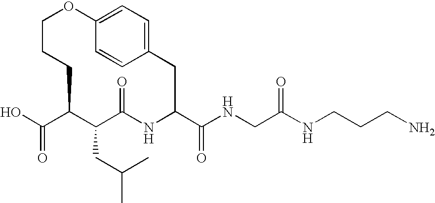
OC(C1C(CC(C)C)C(=O)NC(C(NCC(NCCCN)=O)=O)CC2=CC=C(OCCC1)C=C2)=O
